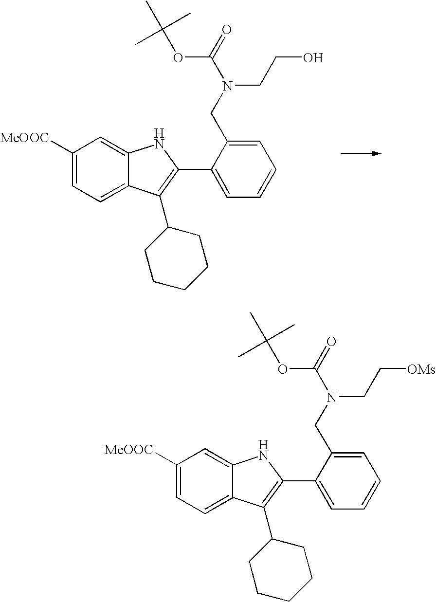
C1([MeOOC])=CC=C2C(=C1)NC(C1=CC=CC=C1CN(C(=O)OC(C)(C)C)CCO)=C2C1CCCCC1.C1([MeOOC])=CC=C2C(=C1)NC(C1=CC=CC=C1CN(C(=O)OC(C)(C)C)CC[OMs])=C2C1CCCCC1
